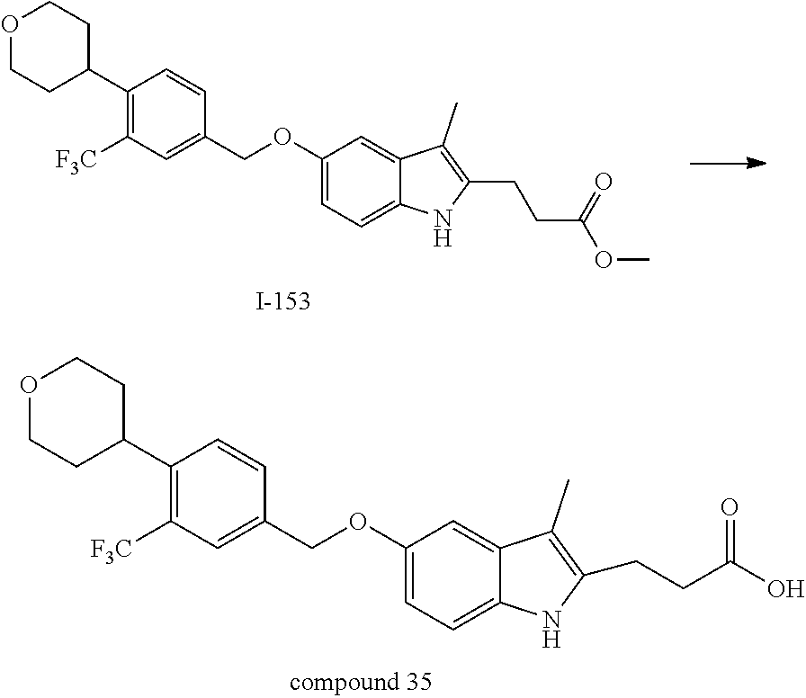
C1(C2CCOCC2)=C([F3C])C=C(COC2=CC=C3C(=C2)C(C)=C(CCC(=O)OC)N3)C=C1.C1(C2CCOCC2)=C([F3C])C=C(COC2=CC=C3C(=C2)C(C)=C(CCC(O)=O)N3)C=C1
